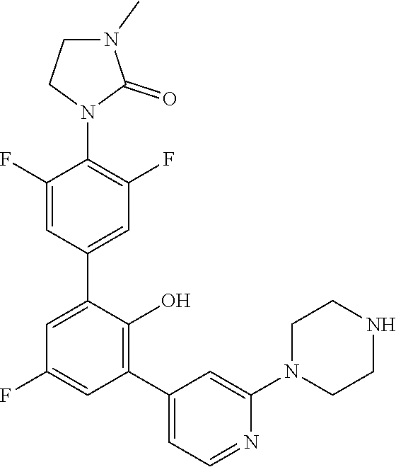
C1=C(C2=CC(F)=C(N3C(=O)N(C)CC3)C(F)=C2)C(O)=C(C2=CC=NC(N3CCNCC3)=C2)C=C1F
